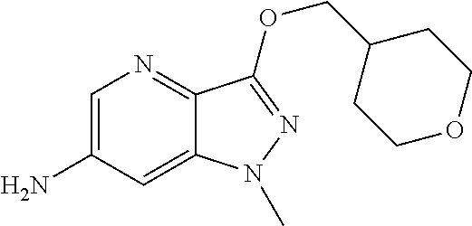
C1=C(N)C=C2C(=N1)C(OCC1CCOCC1)=NN2C
